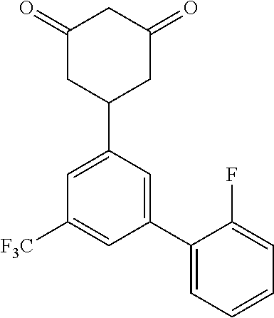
C1(=O)CC(C2=CC([F3C])=CC(C3=CC=CC=C3F)=C2)CC(=O)C1
